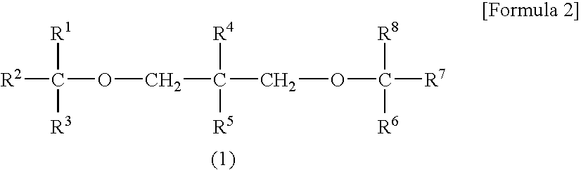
[R2]C([R1])([R3])OCC([R4])([R5])COC([R8])([R7])[R6]
